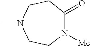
CN1CCN([Me])C(=O)CC1
